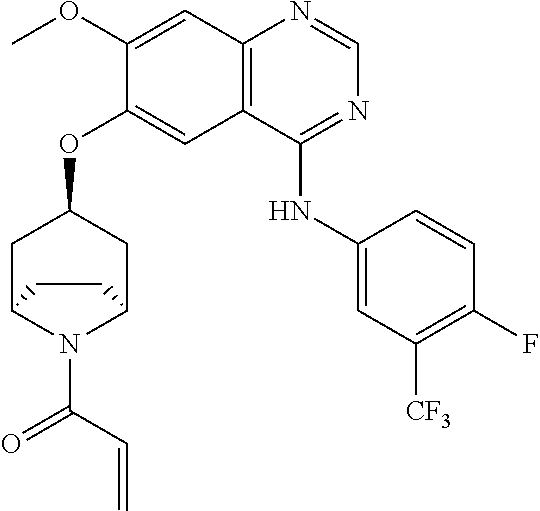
C1(OC)=CC2=C(C=C1OC1CC3N(C(C=C)=O)C(C1)CC3)C(NC1=CC([CF3])=C(F)C=C1)=NC=N2
